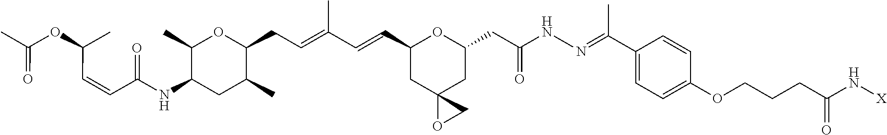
C1(C)C(NC(=O)C=CC(C)OC(=O)C)CC(C)C(CC=C(C)C=CC2CC3(CC(CC(=O)NN=C(C4=CC=C(OCCCC(N[X])=O)C=C4)C)O2)OC3)O1
